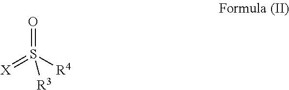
O=S([R4])(=[X])[R3]
